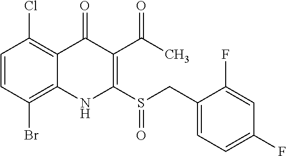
C1=CC(Br)=C2C(=C1Cl)C(=O)C(C(C)=O)=C(S(CC1=CC=C(F)C=C1F)=O)N2
